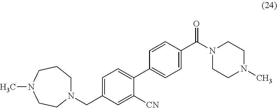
N1(CC2=CC=C(C3=CC=C(C(N4CCN(C)CC4)=O)C=C3)C([CN])=C2)CCCN(C)CC1
